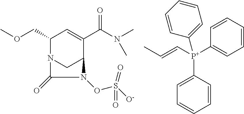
O(CC1N2CC(C(C(=O)N(C)C)=C1)N(OS([O-])(=O)=O)C2=O)C.CC=C[P+](C1=CC=CC=C1)(C1=CC=CC=C1)C1=CC=CC=C1
